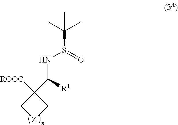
C1([ROOC])(C(NS(=O)C(C)(C)C)[R1])C[Z]C1
